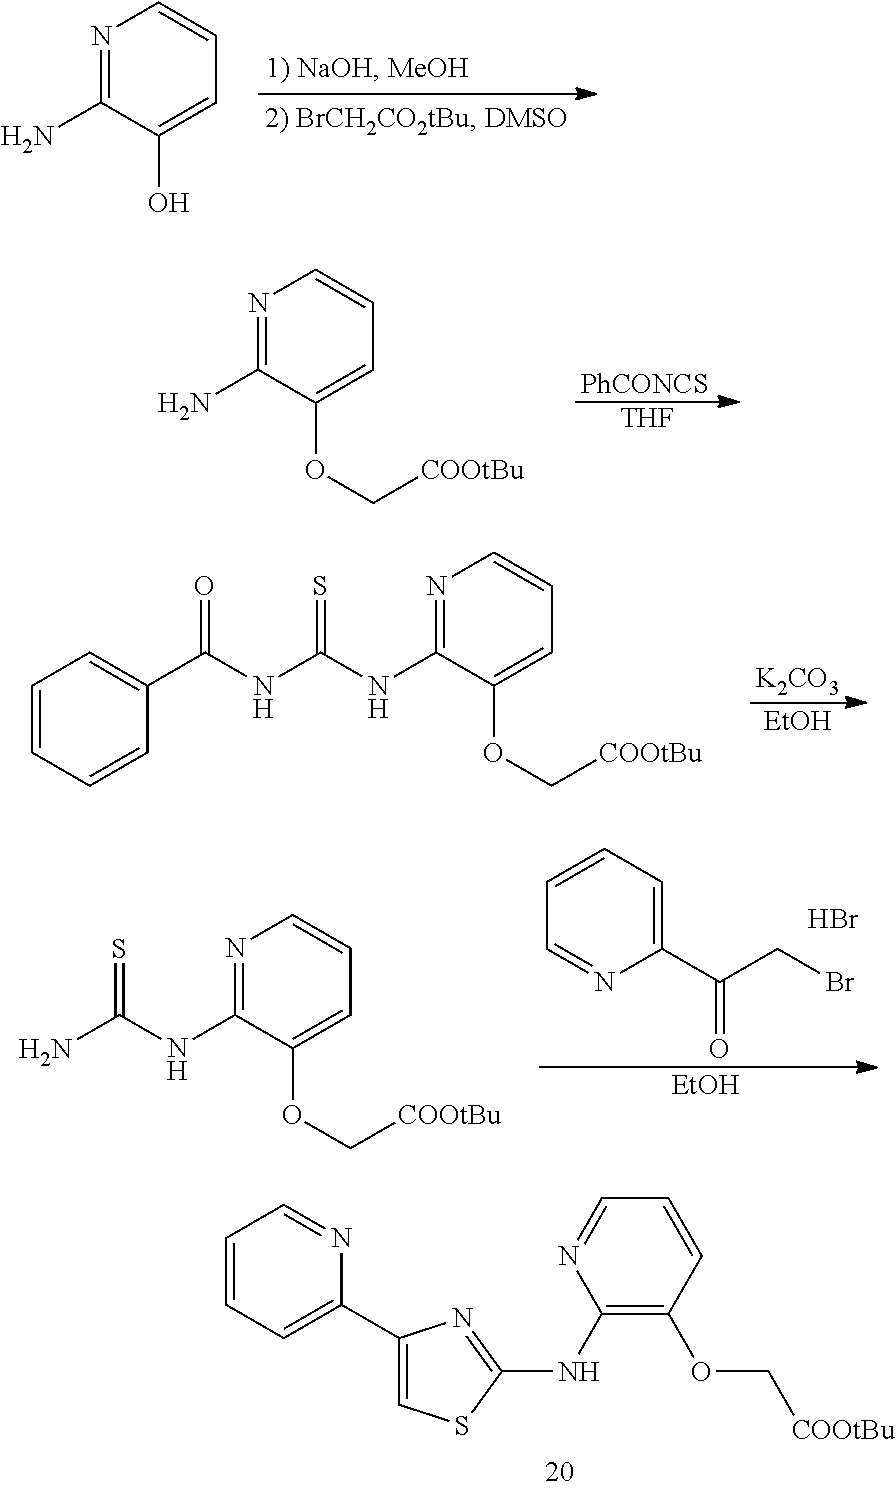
N1=C(N)C(O)=CC=C1.N1=C(N)C(OC[COOtBu])=CC=C1.[PhCONCS].[THF].N1=C(NC(NC(C2=CC=CC=C2)=O)=S)C(OC[COOtBu])=CC=C1.[K2CO3].[EtOH].N1=C(NC(N)=S)C(OC[COOtBu])=CC=C1.C1(C(CBr)=O)=CC=CC=N1.[EtOH].Br.C1=CC=C(C2=CSC(NC3=C(OC[COOtBu])C=CC=N3)=N2)N=C1
